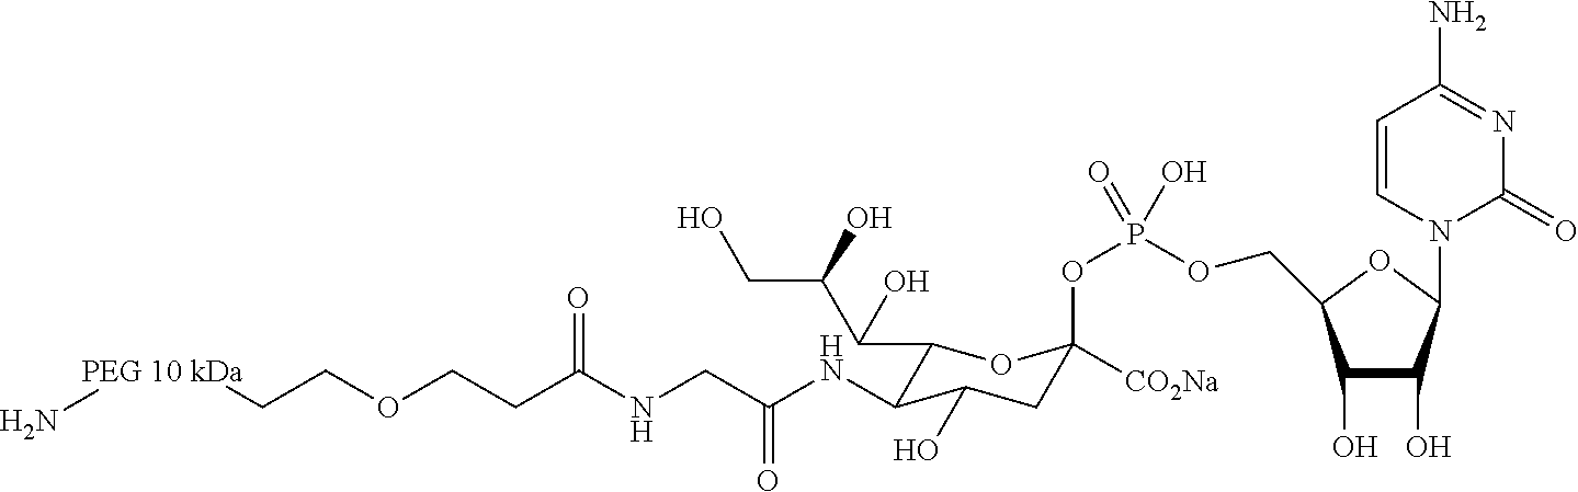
N[PEG 10 kDa]CCOCCC(NCC(NC1C(C(C(CO)O)O)OC(OP(OCC2C(O)C(O)C(N3C(=O)N=C(N)C=C3)O2)(O)=O)([CO2Na])CC1O)=O)=O
